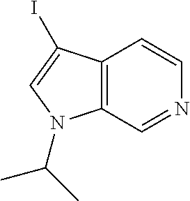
C12=C(C=NC=C1)N(C(C)C)C=C2I
